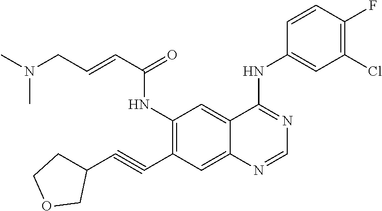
CN(C)CC=CC(=O)NC1=C(C#CC2CCOC2)C=C2C(=C1)C(NC1=CC(Cl)=C(F)C=C1)=NC=N2
